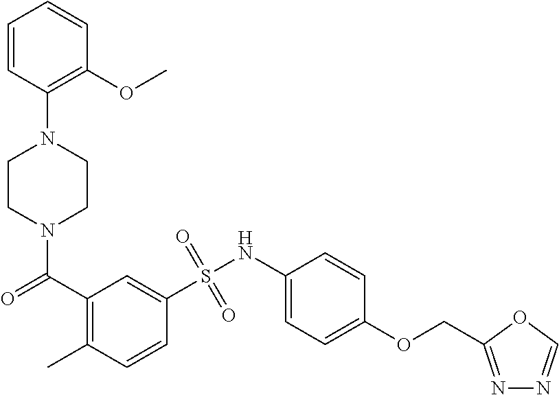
N1(C(=O)C2=C(C)C=CC(S(NC3=CC=C(OCC4=NN=CO4)C=C3)(=O)=O)=C2)CCN(C2=C(OC)C=CC=C2)CC1
